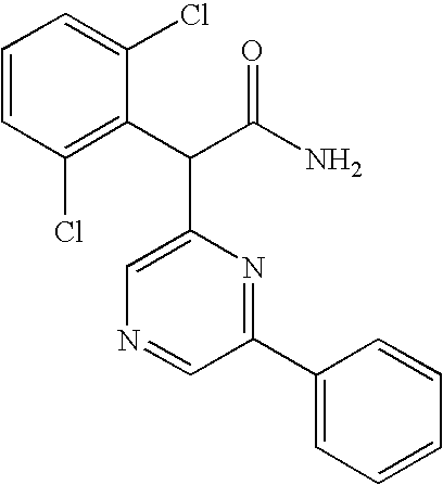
C1=CC=C(Cl)C(C(C(N)=O)C2=CN=CC(C3=CC=CC=C3)=N2)=C1Cl
